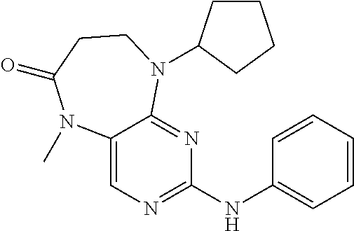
C12=CN=C(NC3=CC=CC=C3)N=C1N(C1CCCC1)CCC(=O)N2C
